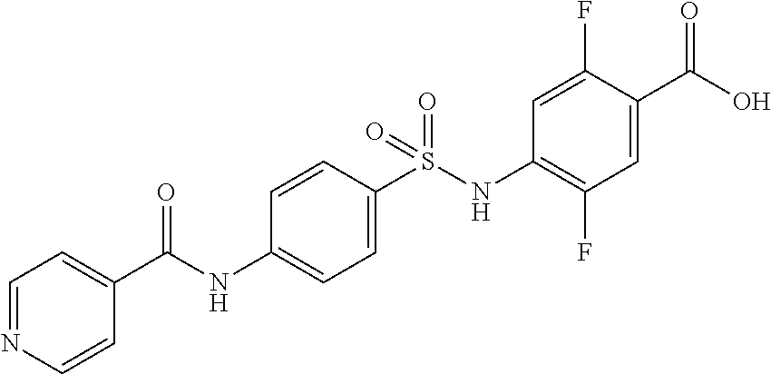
C1=CC(S(NC2=C(F)C=C(C(O)=O)C(F)=C2)(=O)=O)=CC=C1NC(C1=CC=NC=C1)=O
